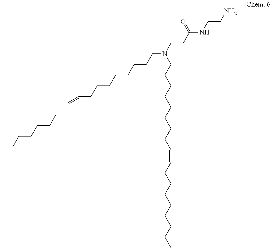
N(CCCCCCCCC=CCCCCCCCC)(CCC(NCCN)=O)CCCCCCCCC=CCCCCCCCC
